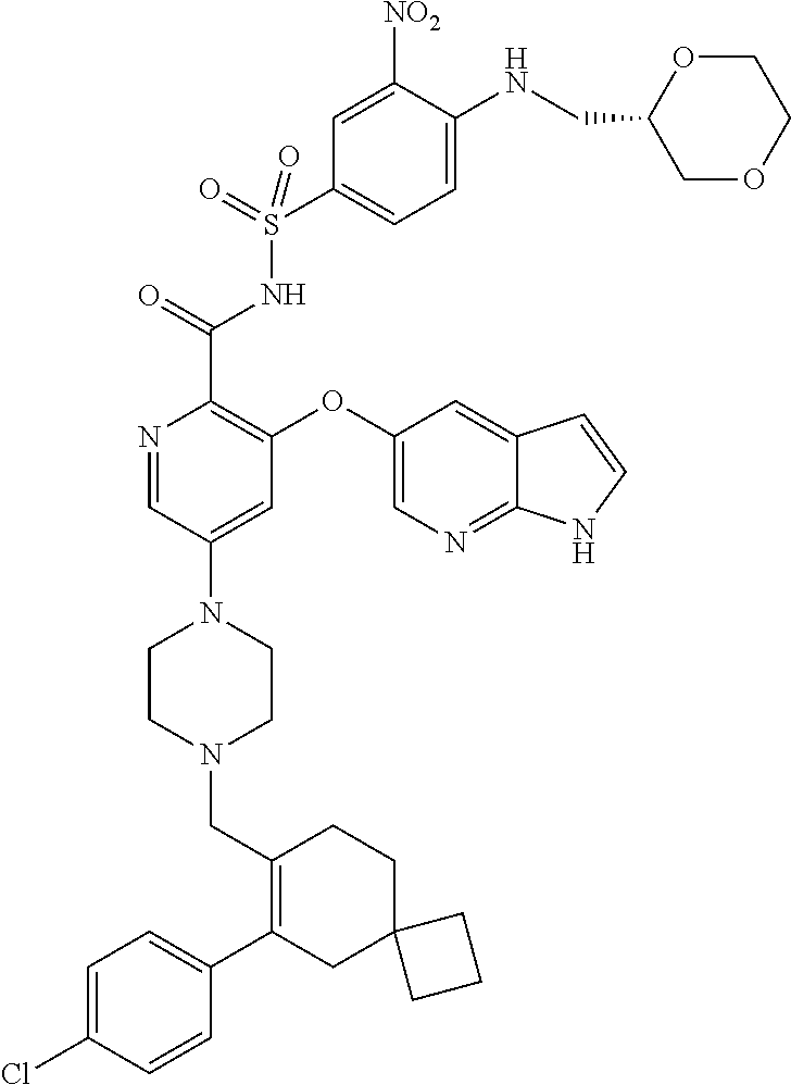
C1=C(Cl)C=CC(C2=C(CN3CCN(C4=CC(OC5=CN=C6C(=C5)C=CN6)=C(C(=O)NS(=O)(=O)C5=CC=C(NCC6COCCO6)C([NO2])=C5)N=C4)CC3)CCC3(C2)CCC3)=C1
